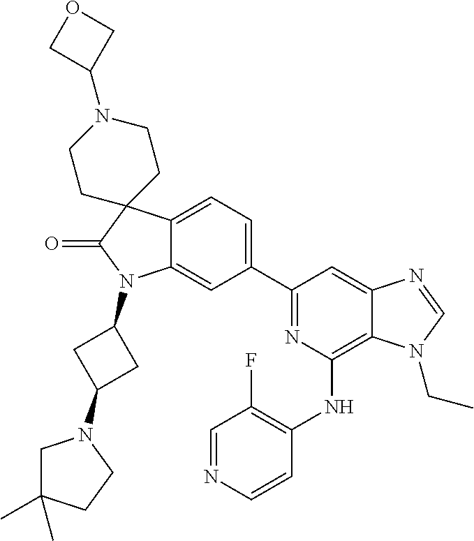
C12=CC=C(C3=NC(NC4=C(F)C=NC=C4)=C4C(=C3)N=CN4CC)C=C1N(C1CC(N3CC(C)(C)CC3)C1)C(=O)C21CCN(C2COC2)CC1
